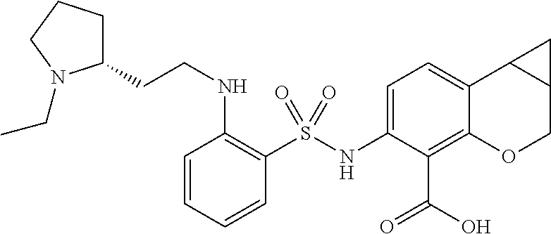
C1=CC=CC(S(NC2=CC=C3C(=C2C(=O)O)OCC2C3C2)(=O)=O)=C1NCCC1CCCN1CC
